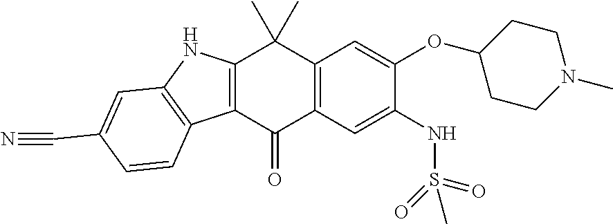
C12=C(NC3=C1C=CC(C#N)=C3)C(C)(C)C1=C(C2=O)C=C(NS(=O)(=O)C)C(OC2CCN(C)CC2)=C1
